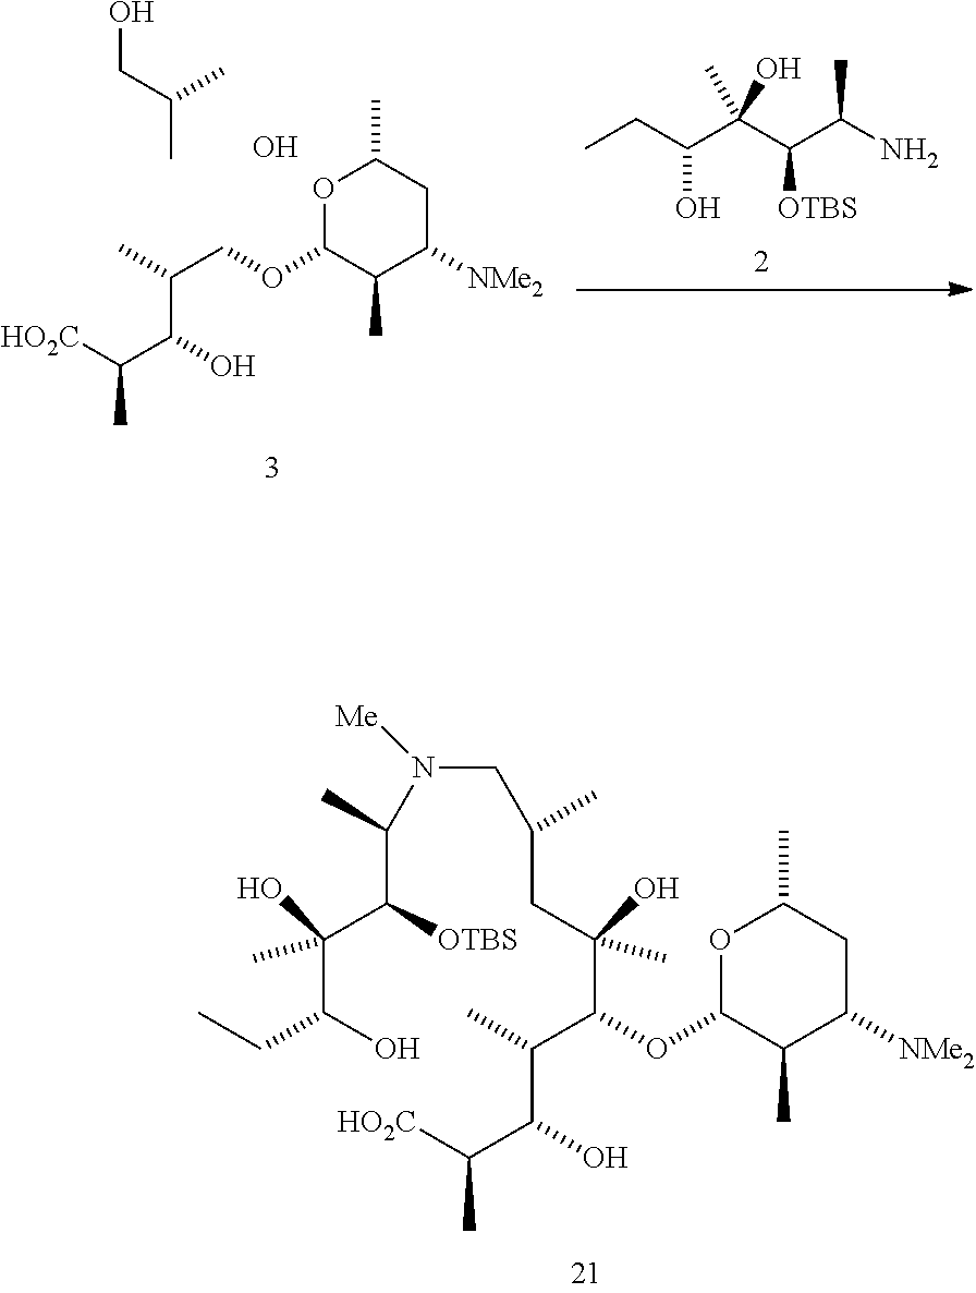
CCC(C(C(C(N)C)[OTBS])(C)O)O.OCC(C)C.C(OC1C(C)C([NMe2])CC(C)O1)C(C)C(O)C([HO2C])C.O.C(CC(O)(C(OC1C(C)C([NMe2])CC(C)O1)C(C)C(O)C([HO2C])C)C)(C)CN([Me])C(C(C(O)(C(O)CC)C)[OTBS])C
